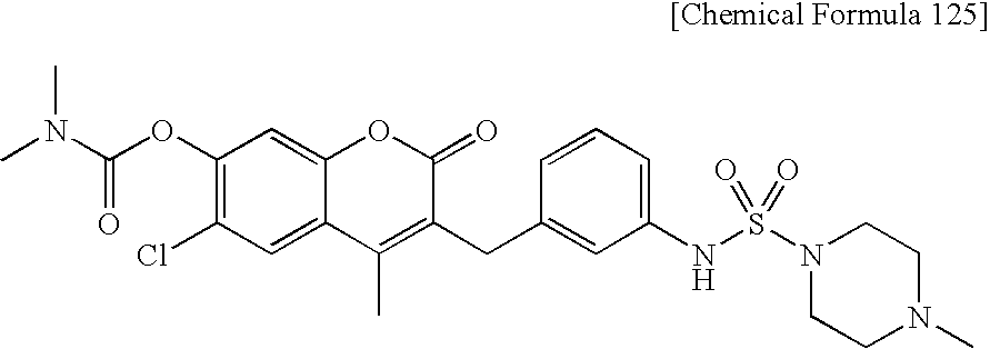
C1=C2C(=CC(OC(N(C)C)=O)=C1Cl)OC(=O)C(CC1=CC(NS(=O)(=O)N3CCN(C)CC3)=CC=C1)=C2C
